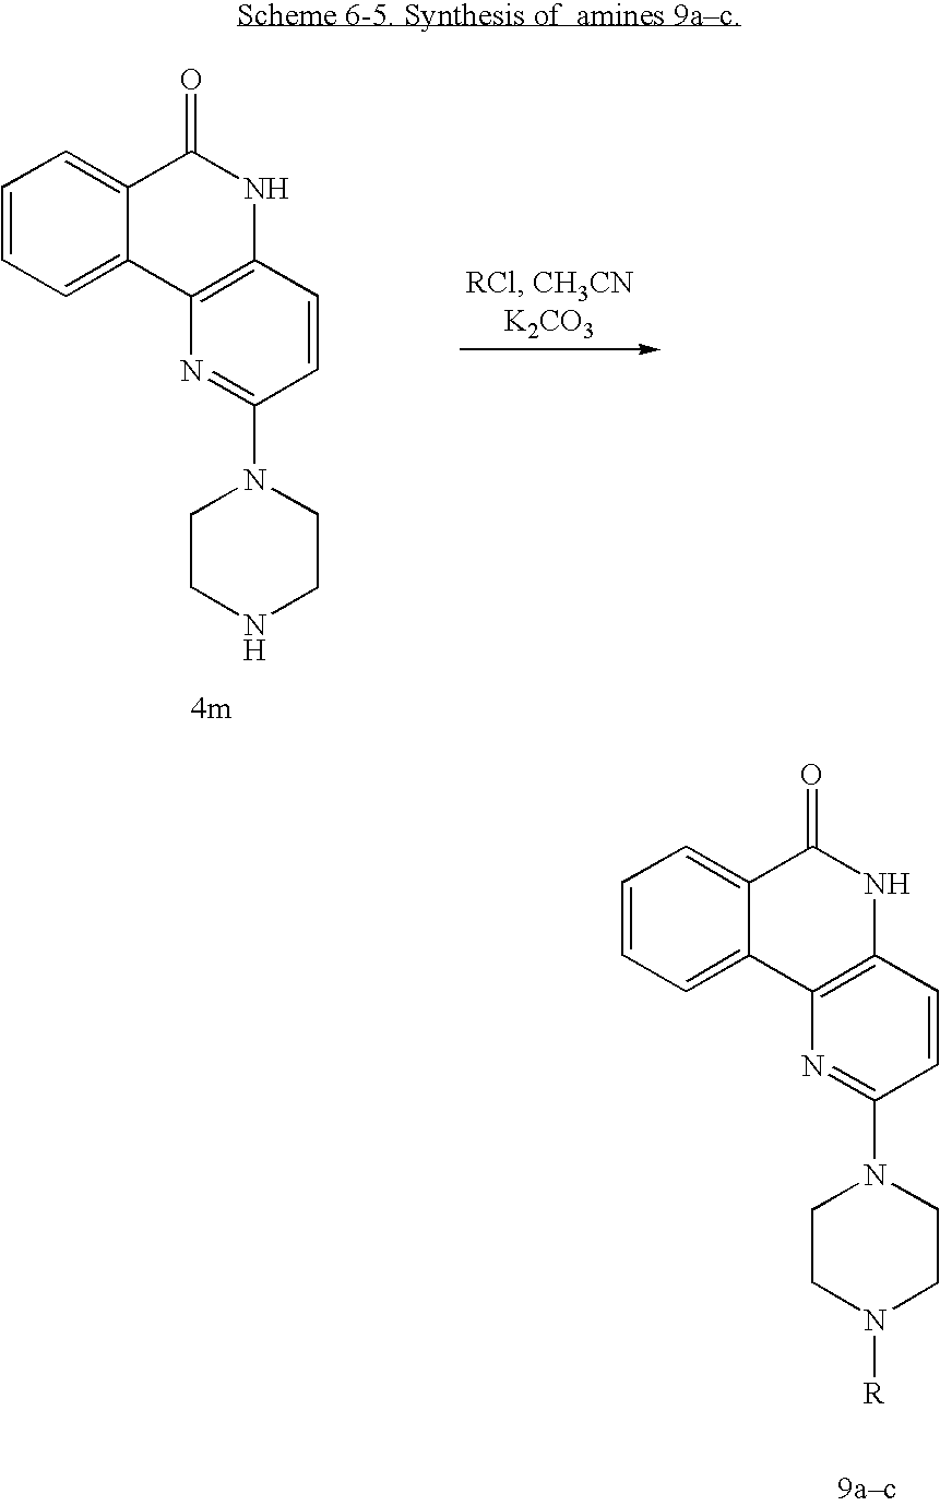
C1=CC=C2C(=C1)C(=O)NC1=C2N=C(N2CCNCC2)C=C1.C1=CC=C2C(=C1)C(=O)NC1=C2N=C(N2CCN([R])CC2)C=C1
